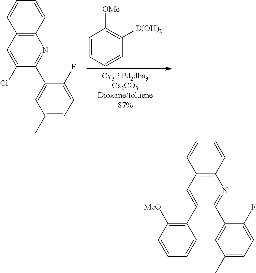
C1=CC=CC([B(OH)2])=C1[OMe].C1=CC=CC2=C1N=C(C1=CC(C)=CC=C1F)C(Cl)=C2.C1=CC=CC2=C1N=C(C1=CC(C)=CC=C1F)C(C1=C([MeO])C=CC=C1)=C2
